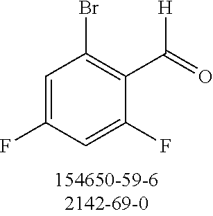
C1=C(F)C=C(F)C(C([H])=O)=C1Br
